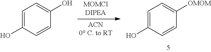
C1=C(O)C=CC(O)=C1.C1=C(O)C=CC([OMOM])=C1
